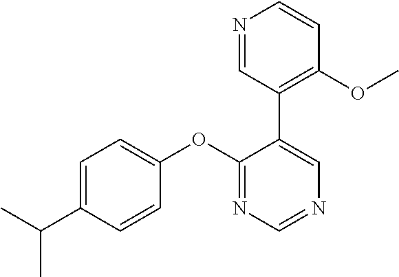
C1(OC2=CC=C(C(C)C)C=C2)=NC=NC=C1C1=C(OC)C=CN=C1
